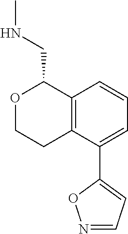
C12=C(C(C3=CC=NO3)=CC=C1)CCOC2CNC
